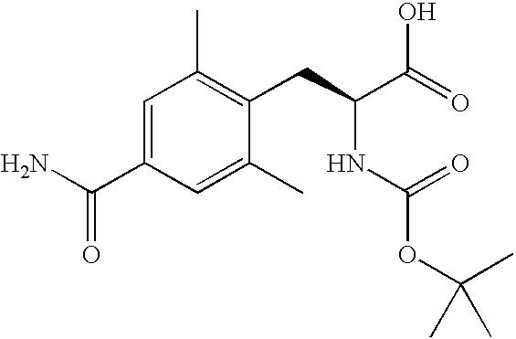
C1=C(C(=O)N)C=C(C)C(CC(C(=O)O)NC(=O)OC(C)(C)C)=C1C
